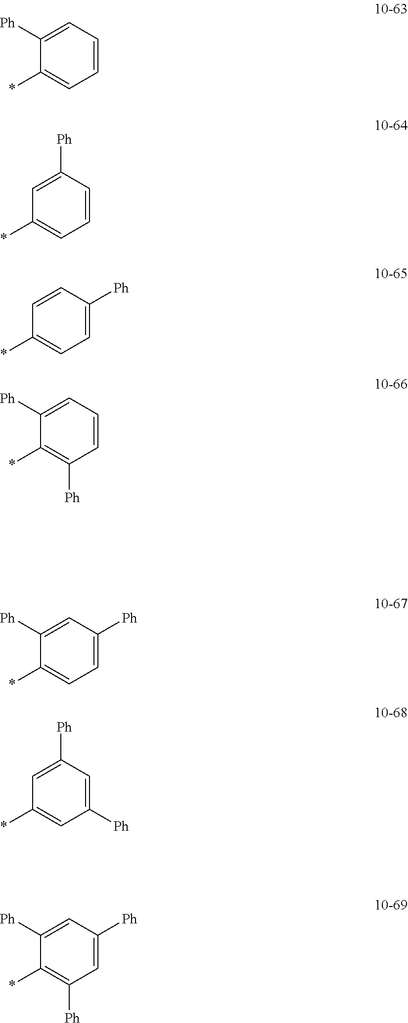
C1=CC=C([Ph])C(*)=C1.C1=CC([Ph])=CC(*)=C1.C1=C([Ph])C=CC(*)=C1.C1=CC=C([Ph])C(*)=C1[Ph].C1([Ph])=CC([Ph])=CC(*)=C1.C1=C([Ph])C=C([Ph])C(*)=C1[Ph].C1=C([Ph])C=C([Ph])C(*)=C1
